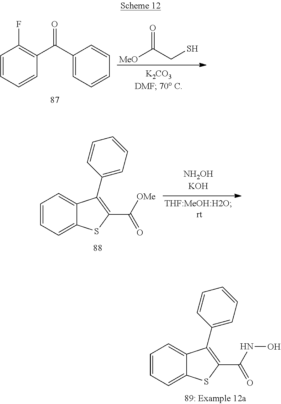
C1=CC=CC(C(C2=CC=CC=C2)=O)=C1F.[MeO]C(=O)CS.C1=CC=C2C(=C1)C(C1=CC=CC=C1)=C(C(NO)=O)S2.C1=CC=C2C(=C1)C(C1=CC=CC=C1)=C(C([OMe])=O)S2
